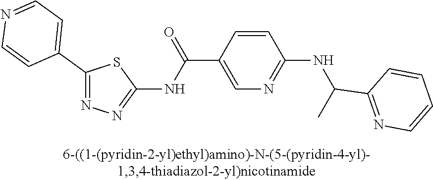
C1(C2=CC=NC=C2)=NN=C(NC(C2=CN=C(NC(C3=NC=CC=C3)C)C=C2)=O)S1
